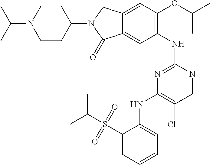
C1(NC2=NC(NC3=CC=CC=C3S(C(C)C)(=O)=O)=C(Cl)C=N2)=C(OC(C)C)C=C2C(=C1)C(=O)N(C1CCN(C(C)C)CC1)C2
